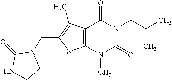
C12=C(N(C)C(=O)N(CC(C)C)C1=O)SC(CN1C(=O)NCC1)=C2C
